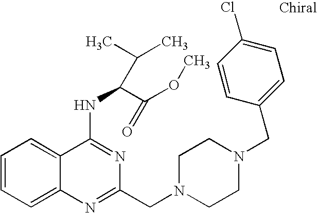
C1=CC=C2C(=C1)C(NC(C(OC)=O)C(C)C)=NC(CN1CCN(CC3=CC=C(Cl)C=C3)CC1)=N2
